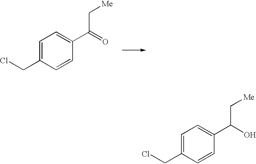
C1=C(CCl)C=CC(C(O)C[Me])=C1.C1=C(CCl)C=CC(C(=O)C[Me])=C1
